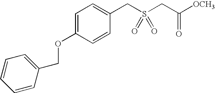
O(C1=CC=C(CS(CC([OCH3])=O)(=O)=O)C=C1)CC1=CC=CC=C1
